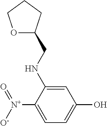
C1(CNC2=CC(O)=CC=C2[N+](=O)[O-])OCCC1
